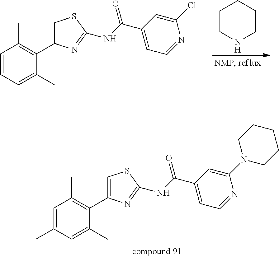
C1=CC=C(C)C(C2=CSC(NC(C3=CC=NC(Cl)=C3)=O)=N2)=C1C.C1CNCCC1.C1=C(C)C=C(C)C(C2=CSC(NC(C3=CC=NC(N4CCCCC4)=C3)=O)=N2)=C1C
